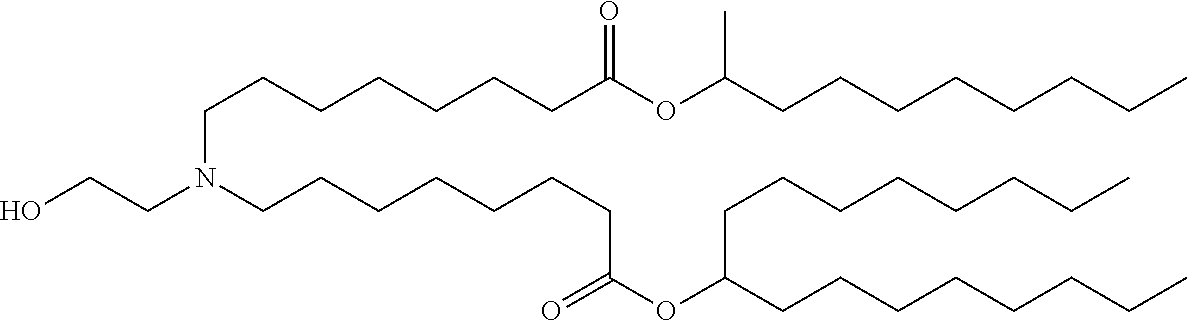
CC(OC(CCCCCCCN(CCCCCCCC(OC(CCCCCCCC)CCCCCCCC)=O)CCO)=O)CCCCCCCC
